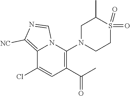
C1(C(C)=O)=C(N2CCS(=O)(=O)C(C)C2)N2C(=C([NC])N=C2)C(Cl)=C1
